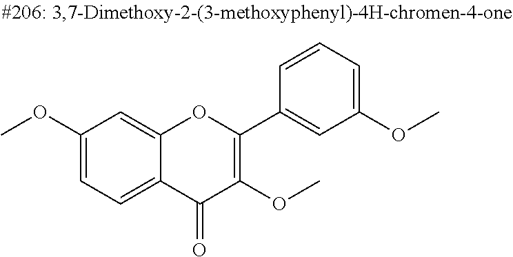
C1(OC)=CC=C2C(=C1)OC(C1=CC(OC)=CC=C1)=C(OC)C2=O
